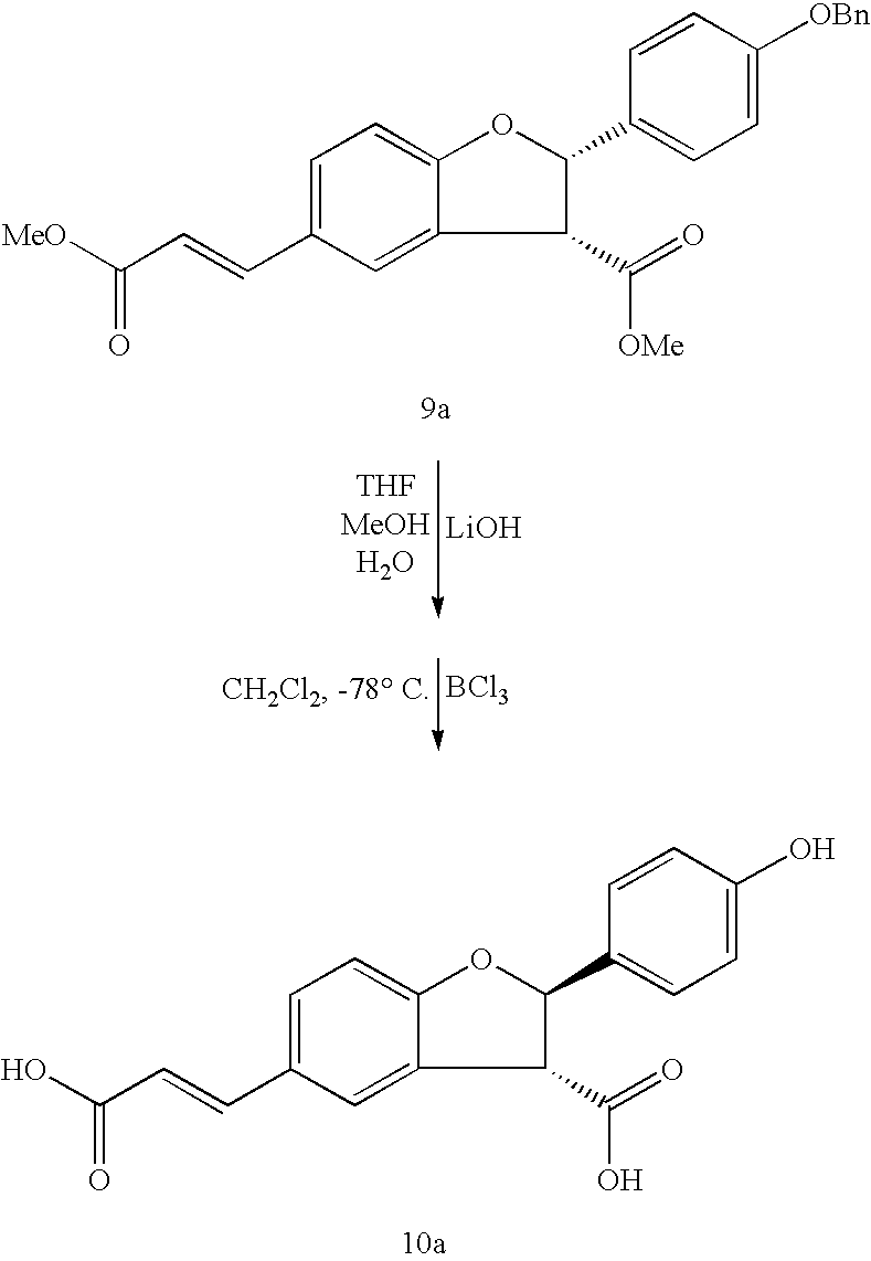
OC(C=CC1=CC=C2OC(C3=CC=C(O)C=C3)C(C(=O)O)C2=C1)=O.[MeO]C(C=CC1=CC=C2OC(C3=CC=C([OBn])C=C3)C(C(=O)[OMe])C2=C1)=O.[LiOH].[BCl3]
